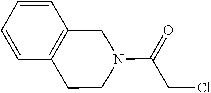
C1=CC2=C(C=C1)CCN(C(CCl)=O)C2
